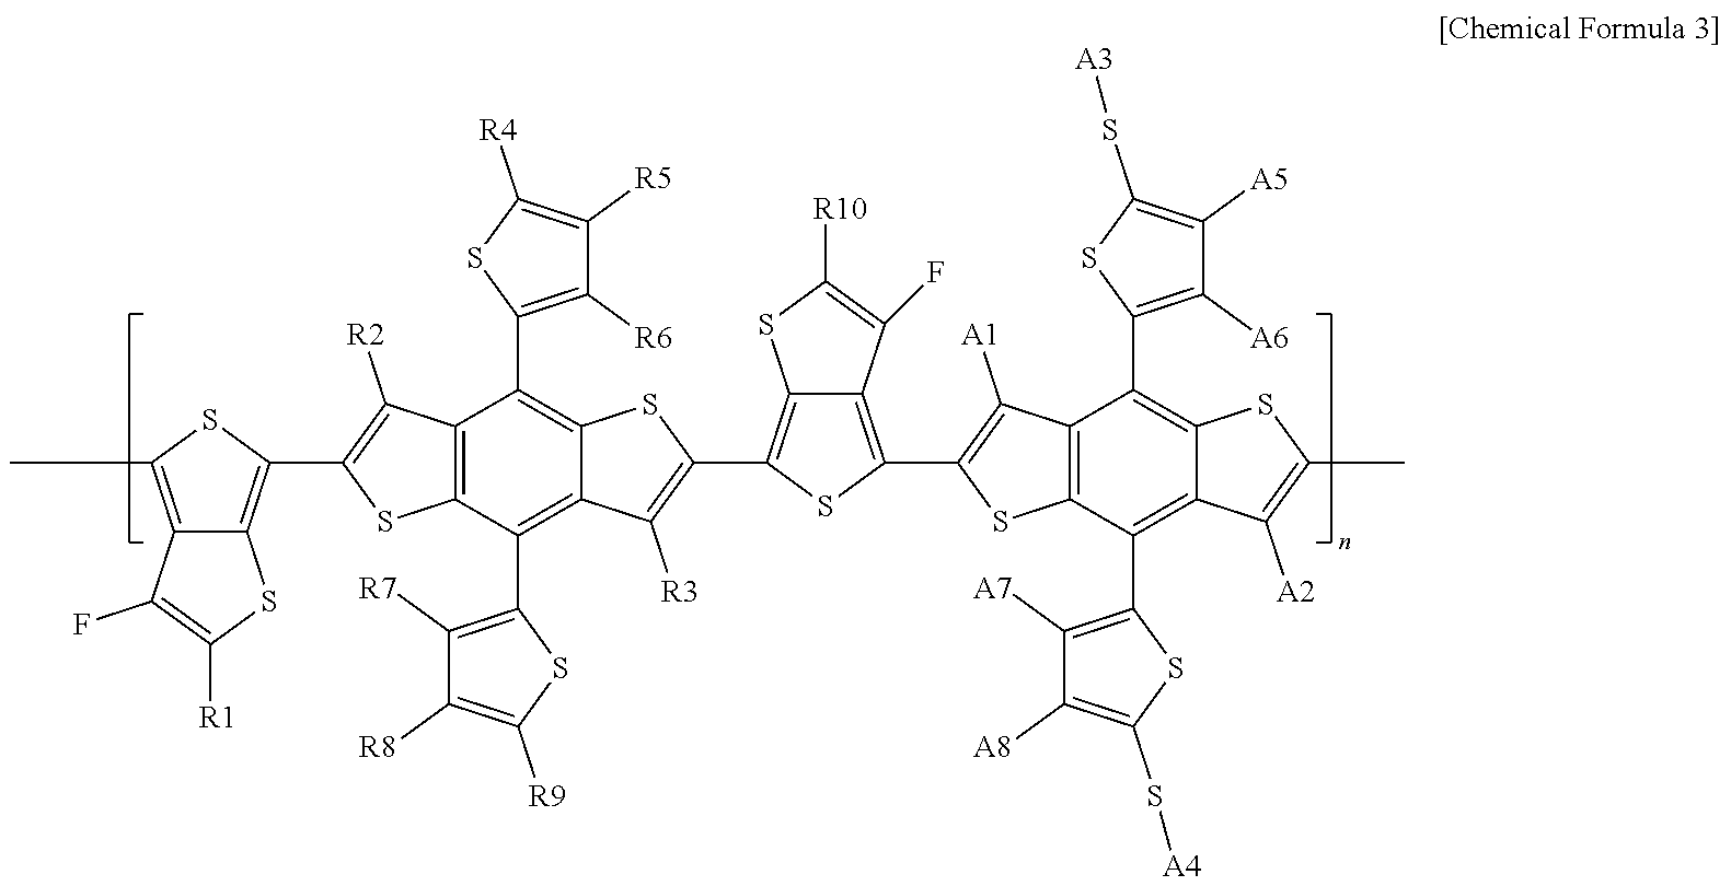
C1(C2=C([R6])C([R5])=C([R4])S2)=C2C(=C(C3=C([R7])C([R8])=C([R9])S3)C3=C1C([R2])=C(C1=C4C(=C(C)S1)C(F)=C([R1])S4)S3)C([R3])=C(C1=C3C(=C(C4=C([A1])C5=C(S4)C(C4=C([A7])C([A8])=C(S[A4])S4)=C4C(=C5C5=C([A6])C([A5])=C(S[A3])S5)SC(C)=C4[A2])S1)C(F)=C([R10])S3)S2
